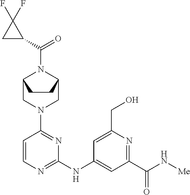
C1=CN=C(NC2=CC(C(N[Me])=O)=NC(CO)=C2)N=C1N1CC2N(C(C3C(F)(F)C3)=O)C(C1)CC2
